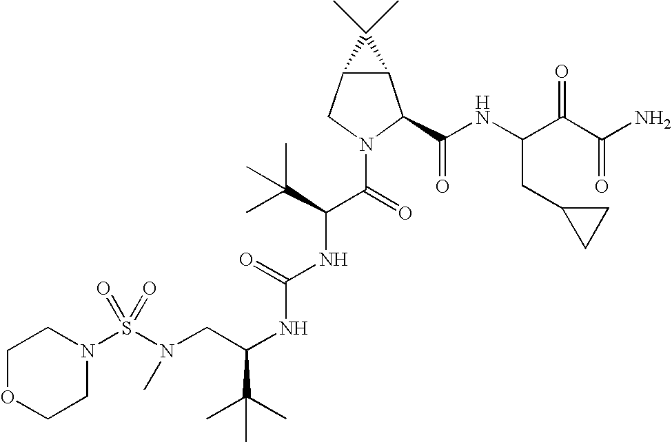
S(N(CC(NC(NC(C(N1C(C(NC(C(C(N)=O)=O)CC2CC2)=O)C2C(C1)C2(C)C)=O)C(C)(C)C)=O)C(C)(C)C)C)(=O)(=O)N1CCOCC1
